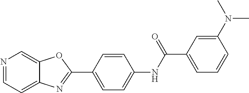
C1=CC(NC(C2=CC=CC(N(C)C)=C2)=O)=CC=C1C1=NC2=CC=NC=C2O1
